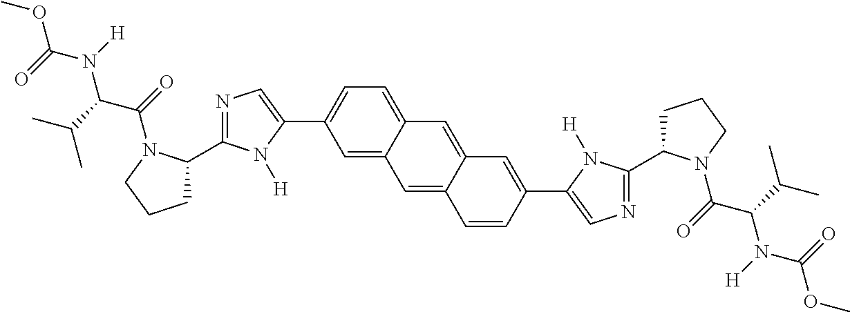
C1=C2C(=CC3=CC=C(C4=CN=C(C5CCCN5C(=O)C(C(C)C)N(C(OC)=O)[H])N4[H])C=C13)C=C(C1=CN=C(C3CCCN3C(=O)C(C(C)C)N(C(=O)OC)[H])N1[H])C=C2
